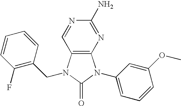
C12=C(N(CC3=C(F)C=CC=C3)C(=O)N1C1=CC=CC(OC)=C1)C=NC(N)=N2
